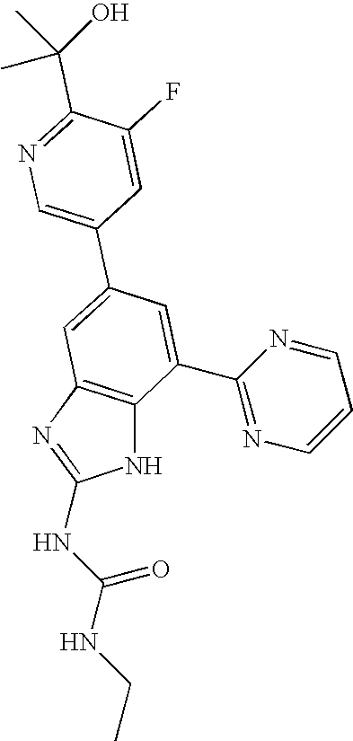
C1=C(C2=CN=C(C(O)(C)C)C(F)=C2)C=C(C2=NC=CC=N2)C2=C1N=C(NC(NCC)=O)N2
